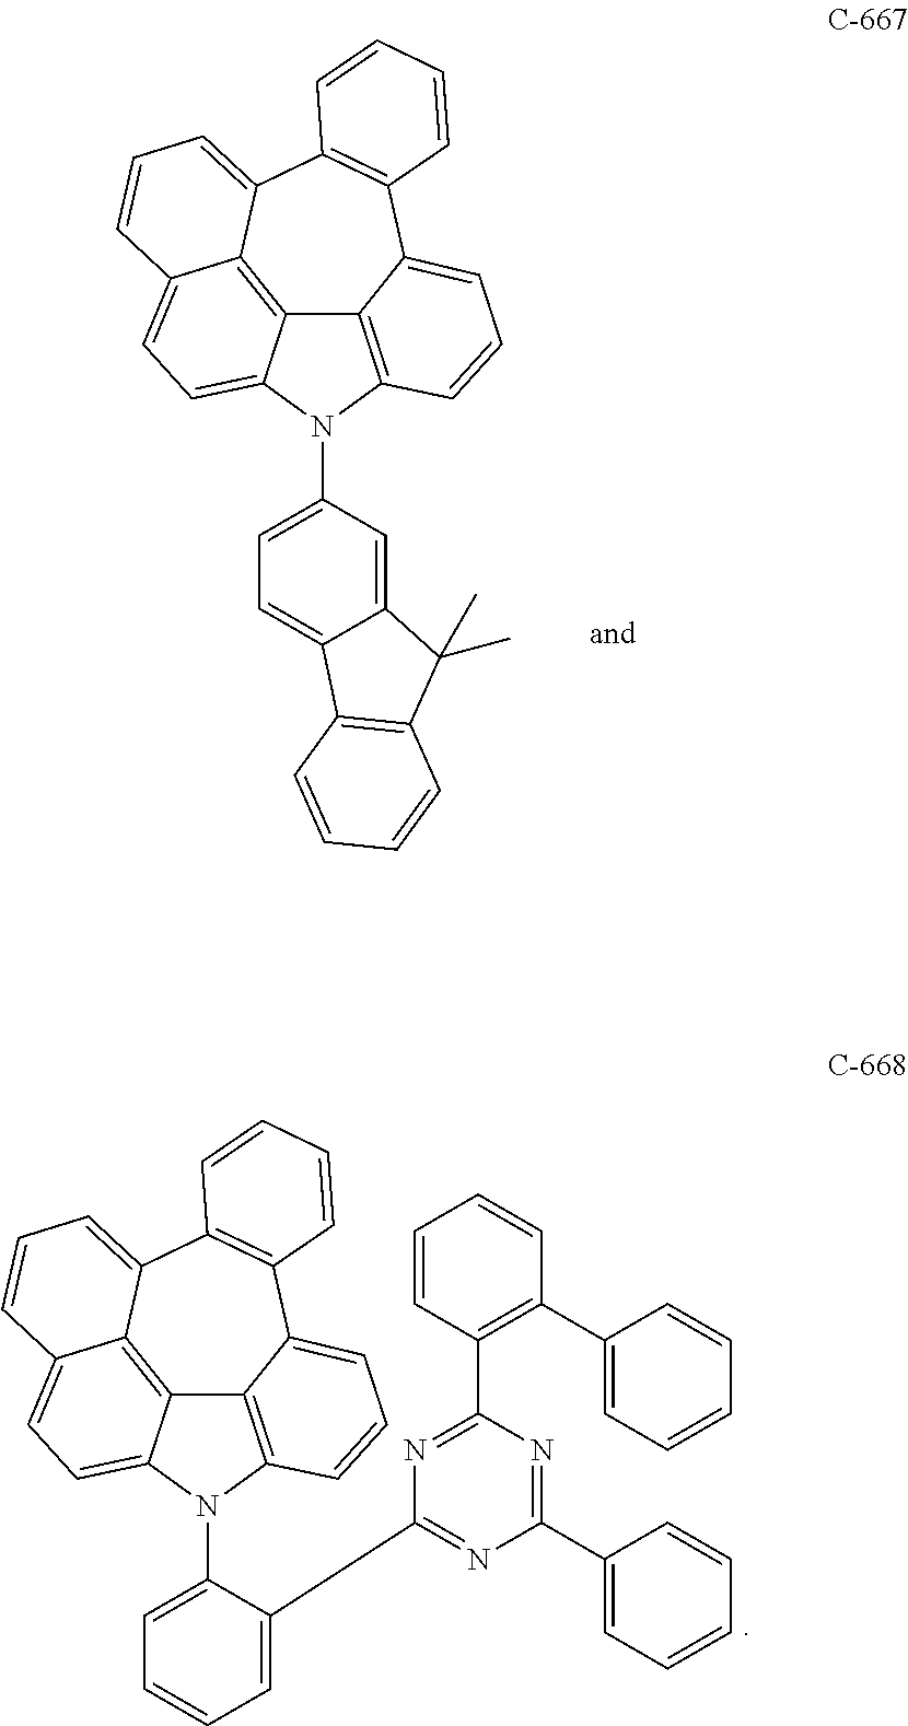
C12=CC(N3C4=C5C6=C7C(=CC=CC7=CC=C36)C3=C(C5=CC=C4)C=CC=C3)=CC=C1C1=C(C2(C)C)C=CC=C1.C1=C(C2=NC(C3=CC=CC=C3)=NC(C3=C(C4=CC=CC=C4)C=CC=C3)=N2)C(N2C3=C4C5=C6C(=CC=CC6=CC=C25)C2=C(C4=CC=C3)C=CC=C2)=CC=C1
